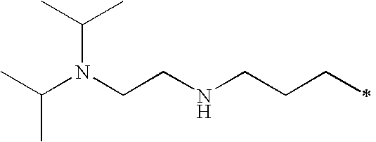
N(CCNCCCC)(C(C)C)C(C)C
